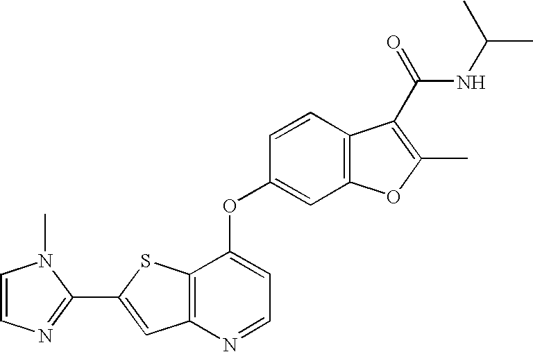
C1(C2=CC3=C(S2)C(OC2=CC4=C(C=C2)C(C(NC(C)C)=O)=C(C)O4)=CC=N3)=NC=CN1C
